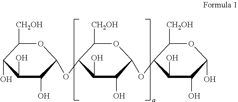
O1C([CH2OH])C(O)C(O)C(O)C1OC1C([CH2OH])OC(OC2C([CH2OH])OC(O)C(O)C2O)C(O)C1O
